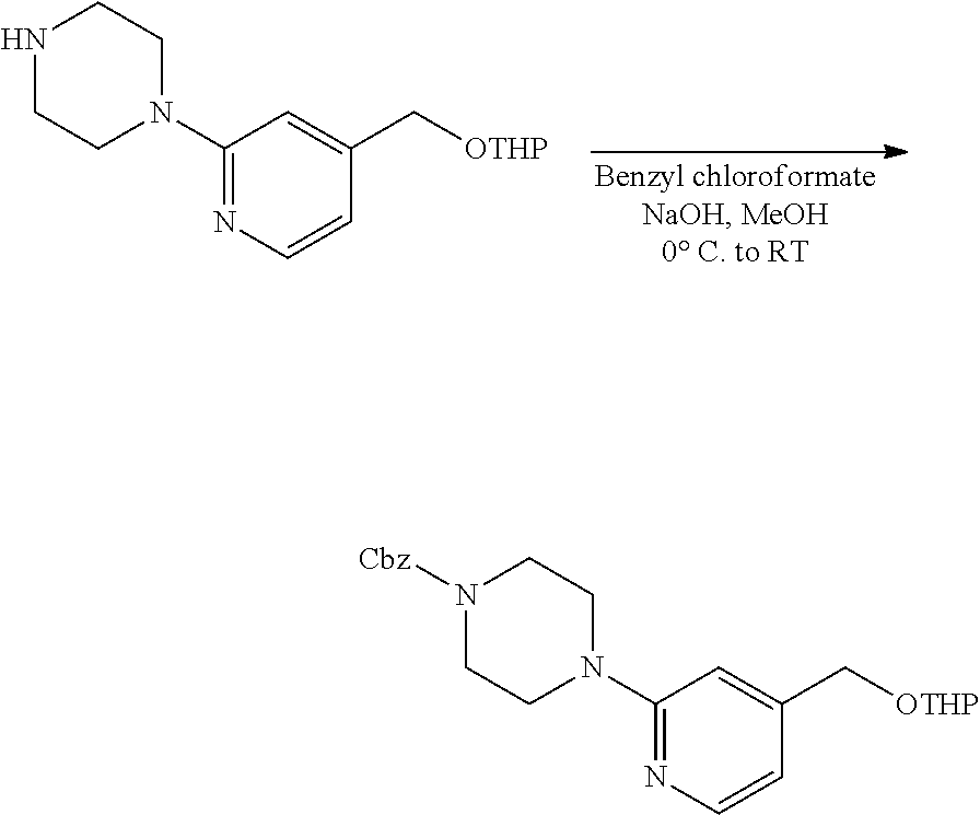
C1(N2CCNCC2)=NC=CC(C[OTHP])=C1.C1(N2CCN([Cbz])CC2)=NC=CC(C[OTHP])=C1
